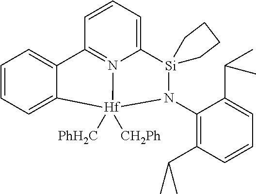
C1=CC=C2C(=C1)C1=N3C(=CC=C1)[Si]1(CCCC1)N(C1=C(C(C)C)C=CC=C1C(C)C)[Hf]23([PhH2C])[CH2Ph]
